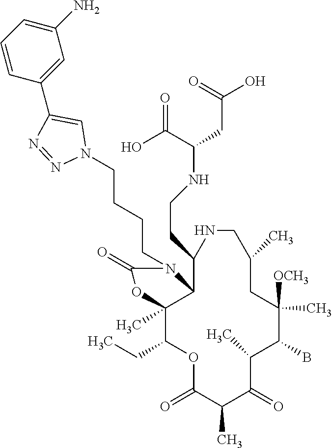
O1C(=O)C(C)C(=O)C(C)C(B)C([OCH3])(C)CC(C)CNC(CCNC(CC(O)=O)C(O)=O)C2C(C)(C1CC)OC(=O)N2CCCCN1C=C(C2=CC(N)=CC=C2)N=N1
